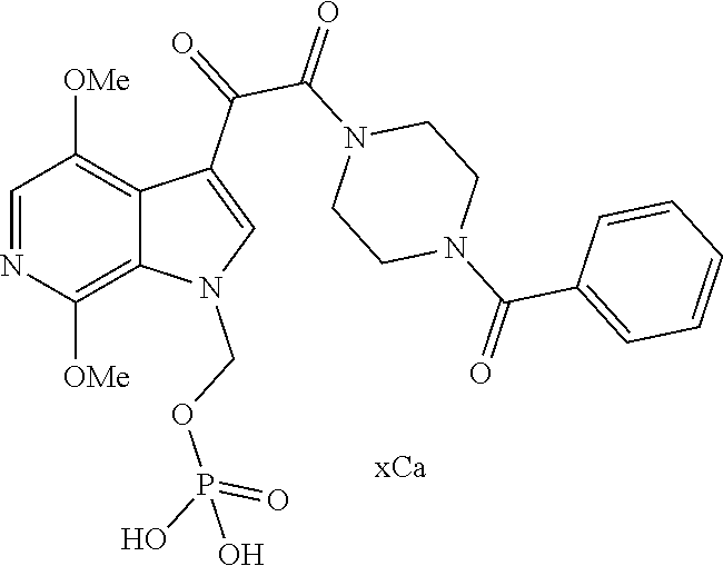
C1=NC([OMe])=C2C(=C1[OMe])C(C(=O)C(N1CCN(C(C3=CC=CC=C3)=O)CC1)=O)=CN2COP(=O)(O)O
